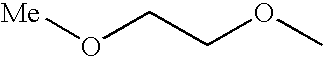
[Me]OCCOC
